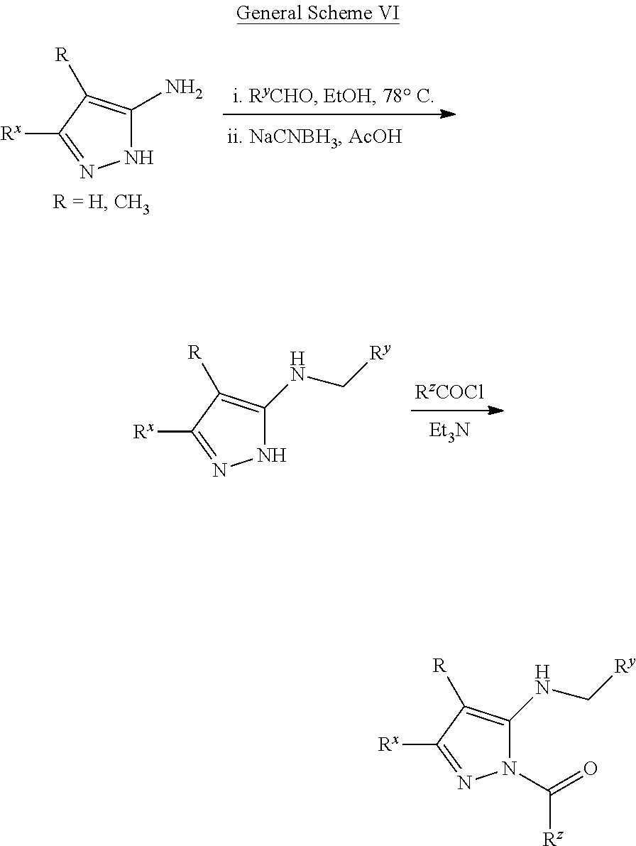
[Rx]C1=NN(C(=O)[Rz])C(NC[Ry])=C1[R].[Rx]C1=NNC(N)=C1[R].[Rx]C1=NNC(NC[Ry])=C1[R].[Et3N]
